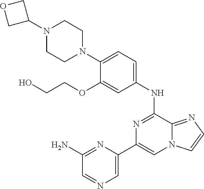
N1=C(NC2=CC=C(N3CCN(C4COC4)CC3)C(OCCO)=C2)C2=NC=CN2C=C1C1=CN=CC(N)=N1
